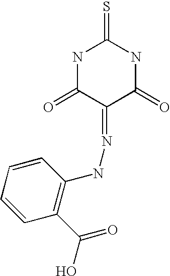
S=C1NC(=O)C(=NNC2=C(C(=O)O)C=CC=C2)C(=O)N1
